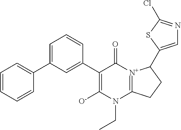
C1(C2=CC=CC=C2)=CC=CC(C2=C([O-])N(CC)C3=[N+](C2=O)C(C2=CN=C(Cl)S2)CC3)=C1
